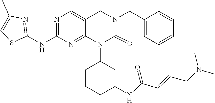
C(=CCN(C)C)C(NC1CCCC(N2C(=O)N(CC3=CC=CC=C3)CC3=CN=C(NC4=NC(C)=CS4)N=C23)C1)=O
